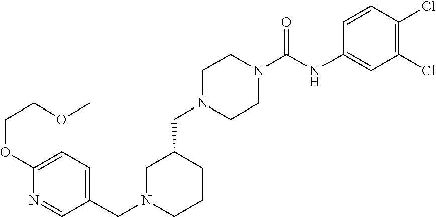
C1(CN2CCCC(CN3CCN(C(NC4=CC(Cl)=C(Cl)C=C4)=O)CC3)C2)=CC=C(OCCOC)N=C1
